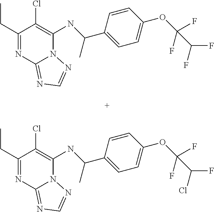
C1(CC)=NC2=NC=NN2C(NC(C2=CC=C(OC(C(F)F)(F)F)C=C2)C)=C1Cl.C1(CC)=NC2=NC=NN2C(NC(C2=CC=C(OC(C(F)Cl)(F)F)C=C2)C)=C1Cl
